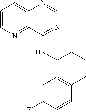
C1=CN=C2C(=C1)N=CN=C2NC1C2=C(CCC1)C=CC(F)=C2
